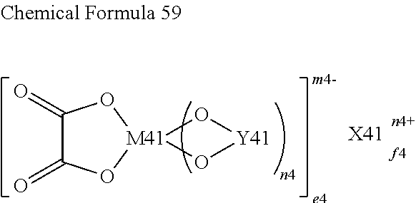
[X41].C1(=O)C(=O)O[M41]2(O1)O[Y41]O2
